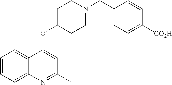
C1=CC=C2C(=C1)C(OC1CCN(CC3=CC=C([CO2H])C=C3)CC1)=CC(C)=N2
